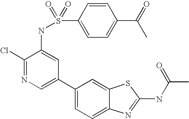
C1(C2=CN=C(Cl)C(NS(C3=CC=C(C(=O)C)C=C3)(=O)=O)=C2)=CC=C2C(=C1)SC(NC(C)=O)=N2
